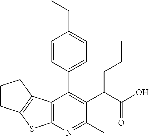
C12=C(N=C(C)C(C(C(O)=O)CCC)=C1C1=CC=C(CC)C=C1)SC1=C2CCC1
